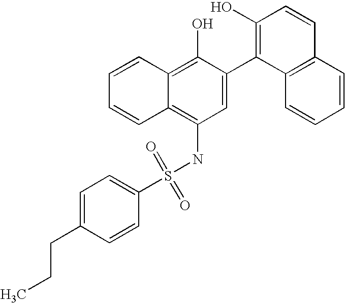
S(NC1=C2C(=C(O)C(C3=C(O)C=CC4=C3C=CC=C4)=C1)C=CC=C2)(=O)(=O)C1=CC=C(CCC)C=C1
